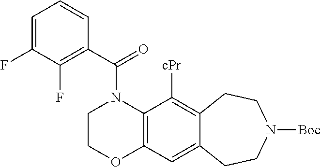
C1(C(=O)N2CCOC3=C2C([cPr])=C2C(=C3)CCN([Boc])CC2)=C(F)C(F)=CC=C1
